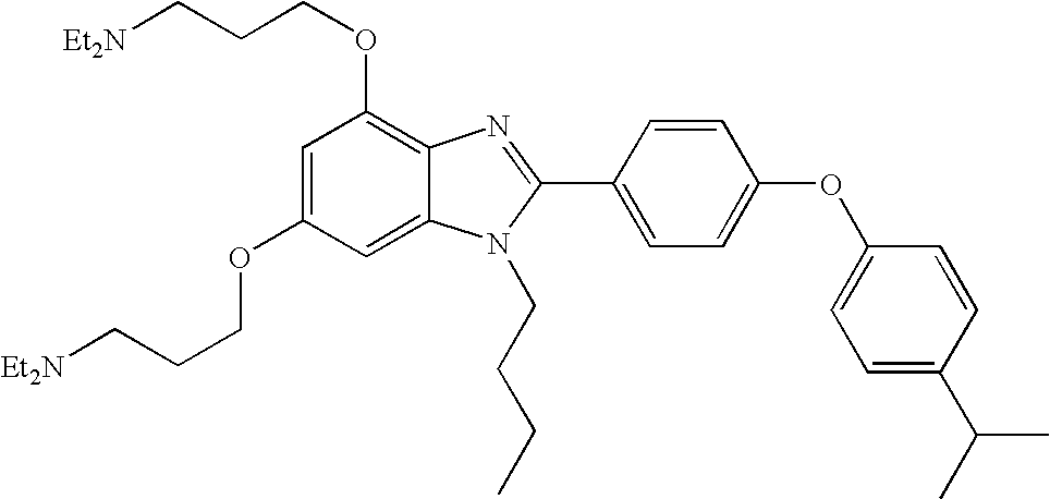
C1=C(OCCC[Et2N])C=C2C(=C1OCCC[Et2N])N=C(C1=CC=C(OC3=CC=C(C(C)C)C=C3)C=C1)N2CCCC
